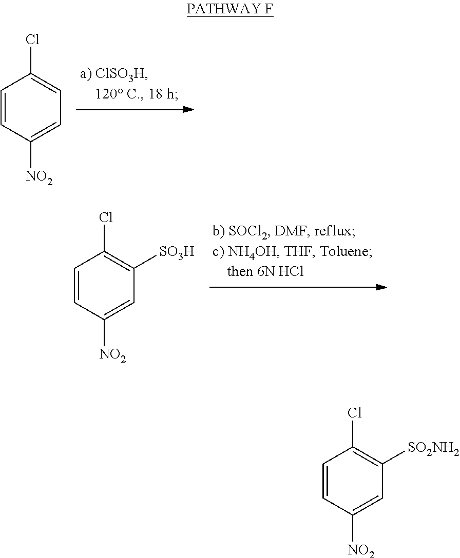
C1=CC([NO2])=CC=C1Cl.C1=CC([NO2])=CC([SO3H])=C1Cl.C1=CC([NO2])=CC([SO2NH2])=C1Cl
